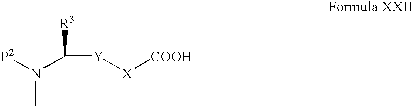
C([Y][X][COOH])(N([P2])C)[R3]
